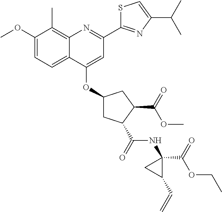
C1(OC)=CC=C2C(=C1C)N=C(C1=NC(C(C)C)=CS1)C=C2OC1CC(C(NC2(C(=O)OCC)CC2C=C)=O)C(C(OC)=O)C1
